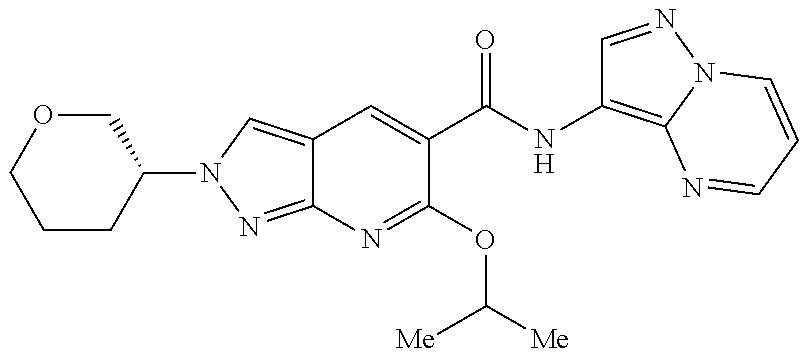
C1(N2C=C3C(=N2)N=C(OC([Me])[Me])C(C(=O)NC2=C4N(N=C2)C=CC=N4)=C3)COCCC1
